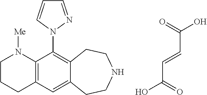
C1CCC2=C(N1[Me])C(N1N=CC=C1)=C1C(=C2)CCNCC1.OC(=O)C=CC(O)=O
